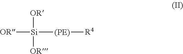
[OR][Si]([OR])([OR])[(PE)][R4]
